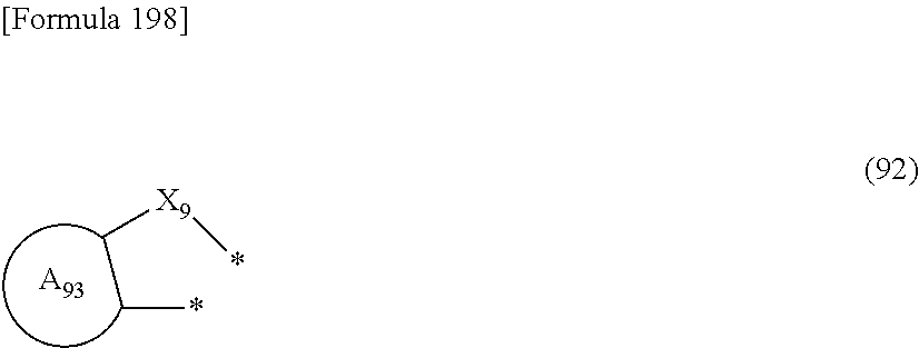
C(C*)[X9]*.[A93]
